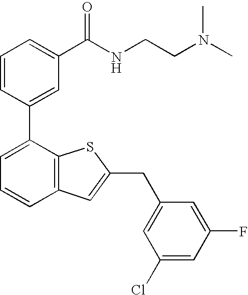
C1=CC(C2=CC=CC3=C2SC(CC2=CC(Cl)=CC(F)=C2)=C3)=CC(C(NCCN(C)C)=O)=C1
